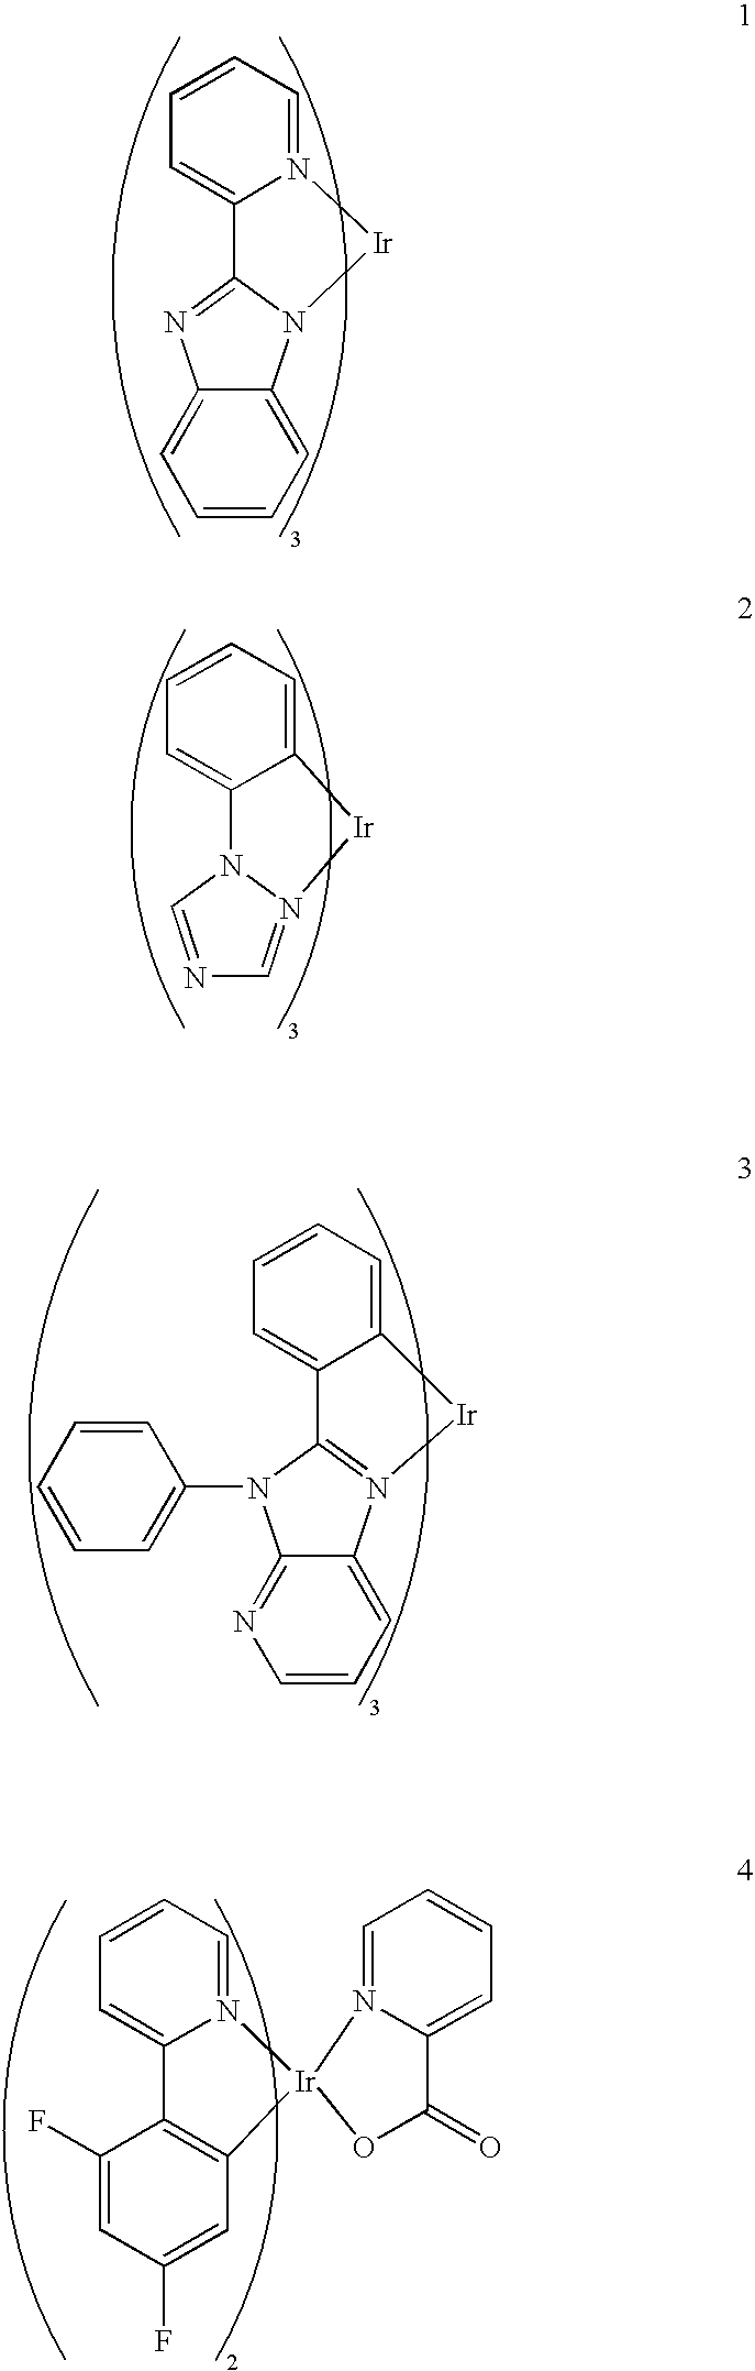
C1=CC=C2C(=C1)N=C1N2[Ir]N2=CC=CC=C12.C1=N2N(C=N1)C1=CC=CC=C1[Ir]2.C12=CC=CN=C1N(C1=CC=CC=C1)C1=N2[Ir]C2=CC=CC=C12.C1=C2N(=CC=C1)[Ir]1(C3=C2C(F)=CC(F)=C3)N2=CC=CC=C2C(=O)O1
